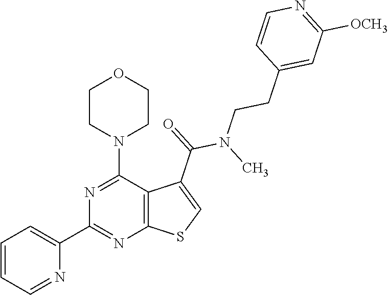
C1=CC=NC(C2=NC3=C(C(N4CCOCC4)=N2)C(C(=O)N(CCC2=CC([OCH3])=NC=C2)C)=CS3)=C1
